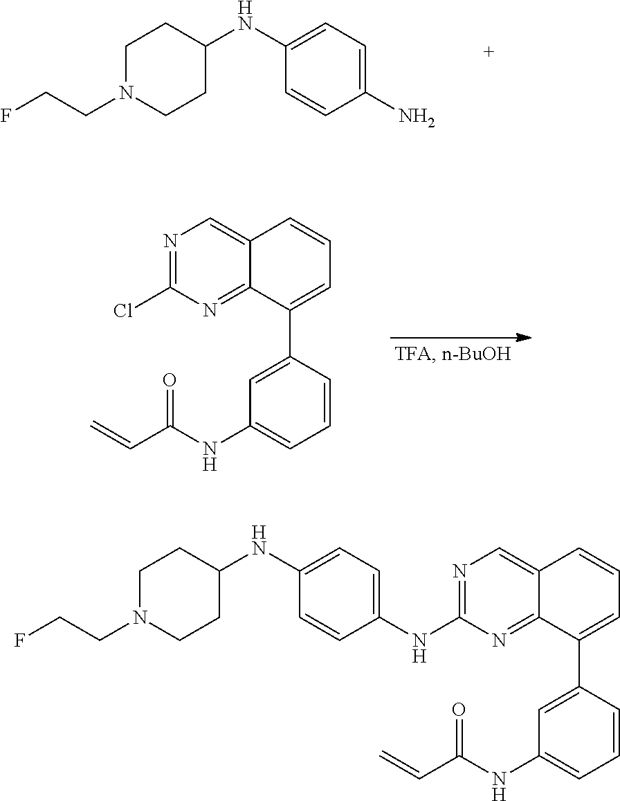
C1(N)=CC=C(NC2CCN(CCF)CC2)C=C1.N1=C(Cl)N=C2C(=C1)C=CC=C2C1=CC(NC(C=C)=O)=CC=C1.N1=C(NC2=CC=C(NC3CCN(CCF)CC3)C=C2)N=C2C(=C1)C=CC=C2C1=CC(NC(C=C)=O)=CC=C1
